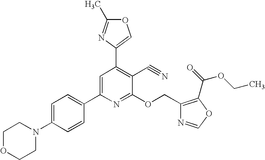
C1OCCN(C2=CC=C(C3=CC(C4=COC(C)=N4)=C(C#N)C(OCC4=C(C(=O)OCC)OC=N4)=N3)C=C2)C1
